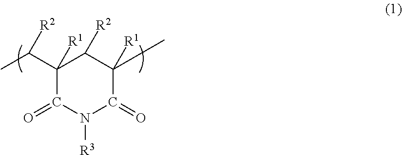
C1([R1])(C(C)[R2])C(=O)N([R3])C(=O)C([R1])(C)C1[R2]
